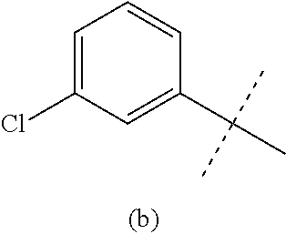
C1=C(Cl)C=C(C(C)(C)C)C=C1
